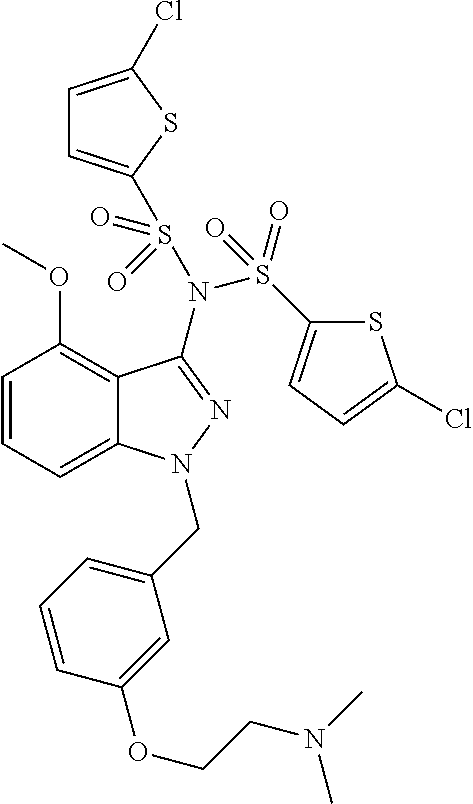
C12=C(OC)C=CC=C1N(CC1=CC=CC(OCCN(C)C)=C1)N=C2N(S(=O)(=O)C1=CC=C(Cl)S1)S(C1=CC=C(Cl)S1)(=O)=O
